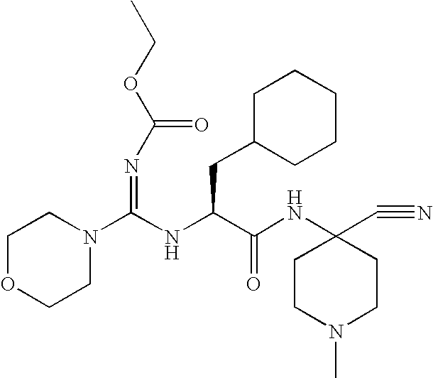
N1(C(NC(C(NC2(C#N)CCN(C)CC2)=O)CC2CCCCC2)=NC(OCC)=O)CCOCC1
